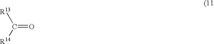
[R13]C([R14])=O
